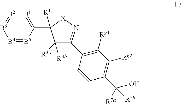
[B4]1=[B5]C(C2([R1])C([R3b])([R3a])C(C3=C([Rg1])C([Rg2])=C(C(O)([R7a])[R7b])C=C3)=N[X1]2)=[B1][B2]=[B3]1
